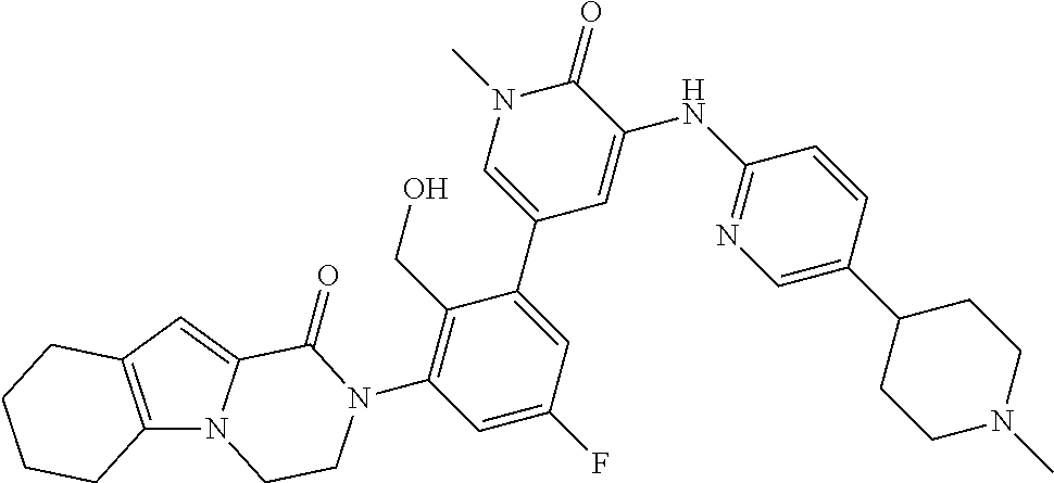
C12=C(C=C3N1CCN(C1=C(CO)C(C4=CN(C)C(=O)C(NC5=NC=C(C6CCN(C)CC6)C=C5)=C4)=CC(F)=C1)C3=O)CCCC2
